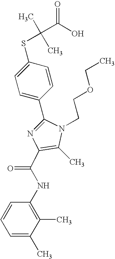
C1(C2=CC=C(SC(C)(C)C(O)=O)C=C2)=NC(C(NC2=C(C)C(C)=CC=C2)=O)=C(C)N1CCOCC
